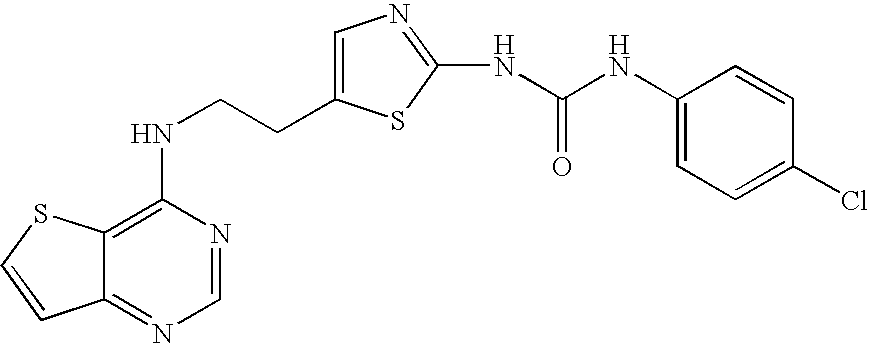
C(CNC1=C2C(=NC=N1)C=CS2)C1=CN=C(NC(=O)NC2=CC=C(Cl)C=C2)S1
